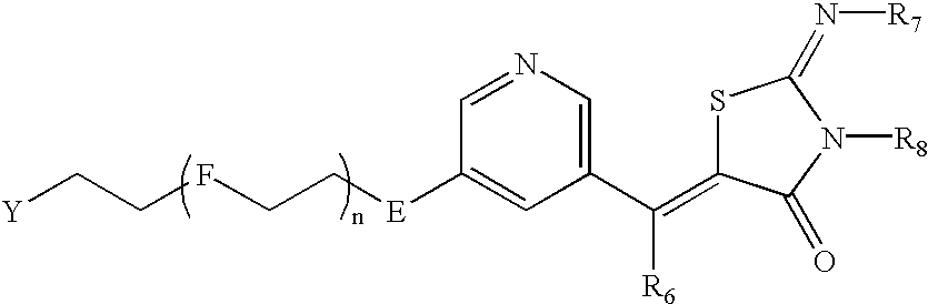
[Y]CCFCC[E]C1=CC(C([R6])=C2SC(=N[R7])N([R8])C2=O)=CN=C1
